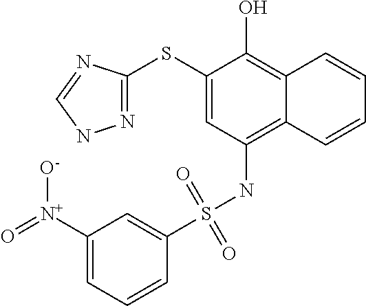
N1=C(SC2=CC(NS(=O)(=O)C3=CC([N+](=O)[O-])=CC=C3)=C3C(=C2O)C=CC=C3)N=CN1
